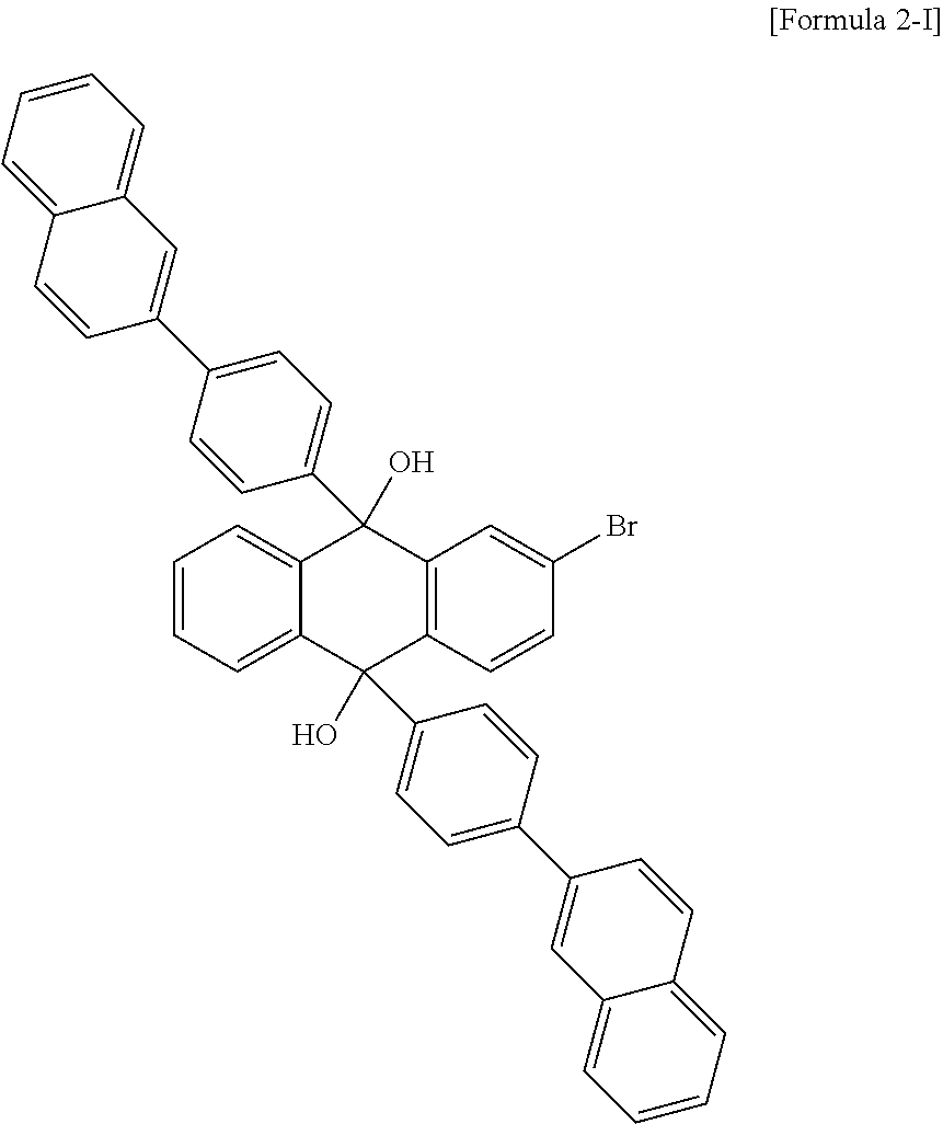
C1=CC=C2C(=C1)C(C1=CC=C(C3=CC4=CC=CC=C4C=C3)C=C1)(O)C1=C(C2(O)C2=CC=C(C3=CC4=CC=CC=C4C=C3)C=C2)C=CC(Br)=C1
